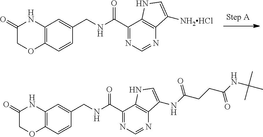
C1(C(NCC2=CC3=C(C=C2)OCC(=O)N3)=O)=NC=NC2=C1NC=C2NC(CCC(NC(C)(C)C)=O)=O.C1(C(NCC2=CC3=C(C=C2)OCC(=O)N3)=O)=NC=NC2=C1NC=C2[NH2HCl]
